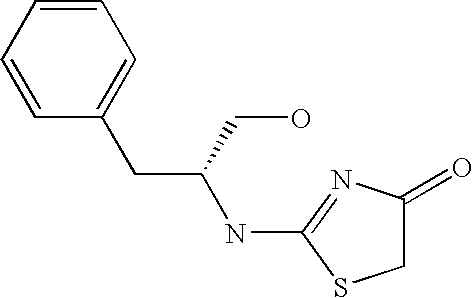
C1=CC=CC(CC(NC2=NC(=O)CS2)CO)=C1
